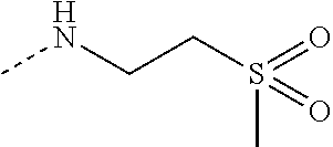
CNCCS(=O)(C)=O
